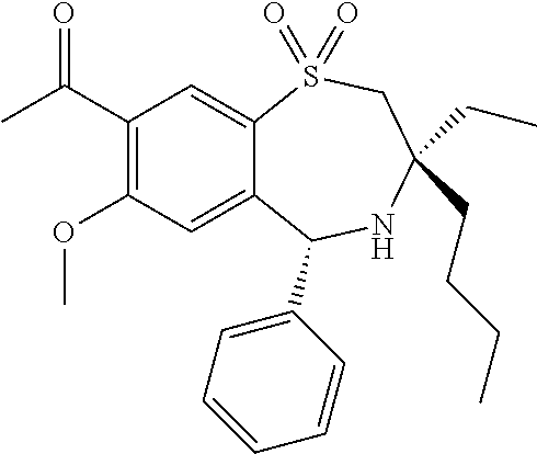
C1(C(C)=O)=C(OC)C=C2C(=C1)S(=O)(=O)CC(CC)(CCCC)NC2C1=CC=CC=C1
